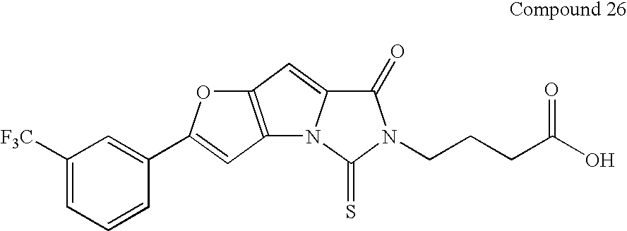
C12=C(C=C(C3=CC([F3C])=CC=C3)O1)N1C(=C2)C(=O)N(CCCC(O)=O)C1=S
